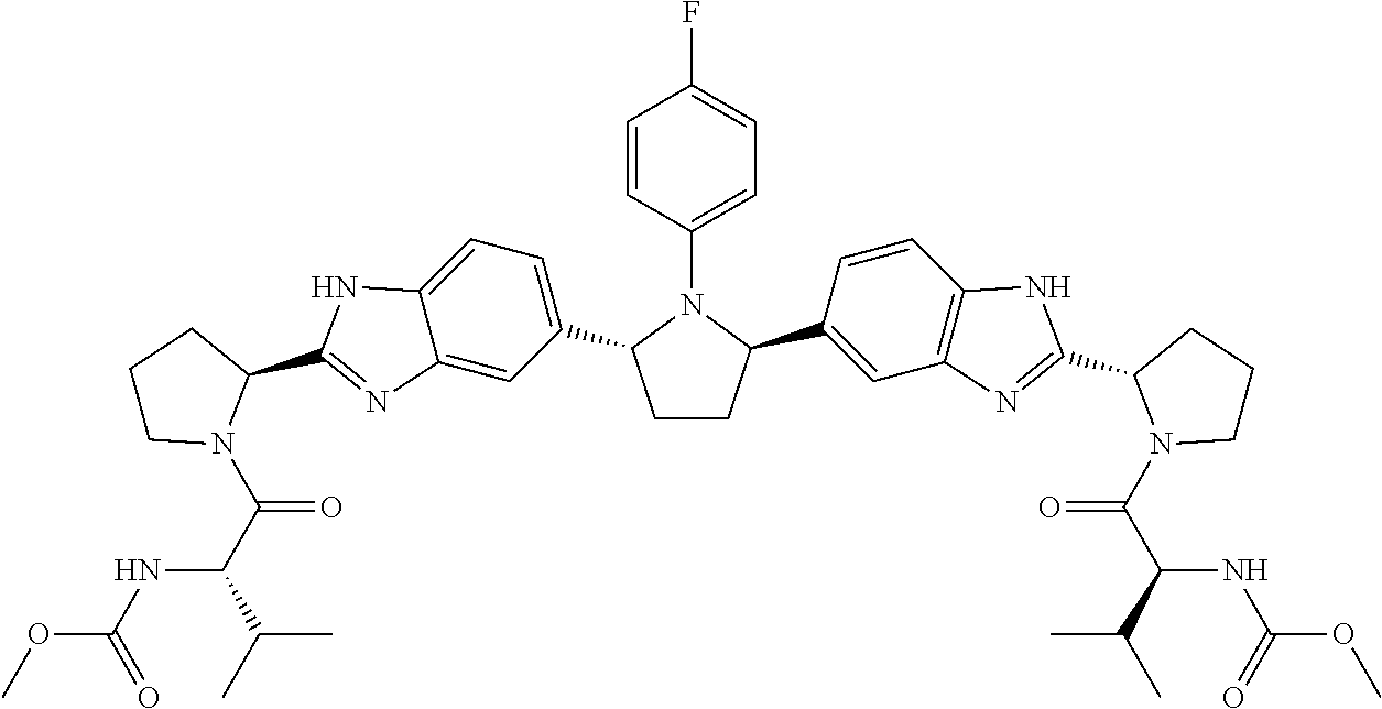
C1CC(C2=CC3=C(C=C2)NC(C2N(C(C(C(C)C)NC(OC)=O)=O)CCC2)=N3)N(C2=CC=C(F)C=C2)C1C1=CC=C2C(=C1)N=C(C1CCCN1C(C(C(C)C)NC(OC)=O)=O)N2
